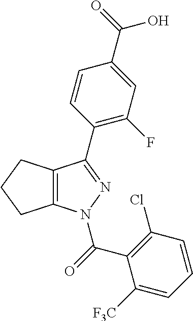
C12=C(N(C(C3=C(Cl)C=CC=C3[F3C])=O)N=C1C1=C(F)C=C(C(O)=O)C=C1)CCC2
